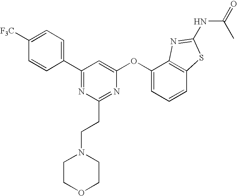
C1([F3C])=CC=C(C2=NC(CCN3CCOCC3)=NC(OC3=CC=CC4=C3N=C(NC(=O)C)S4)=C2)C=C1
